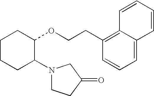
C1CCC(N2CCC(=O)C2)C(OCCC2=C3C(=CC=C2)C=CC=C3)C1
